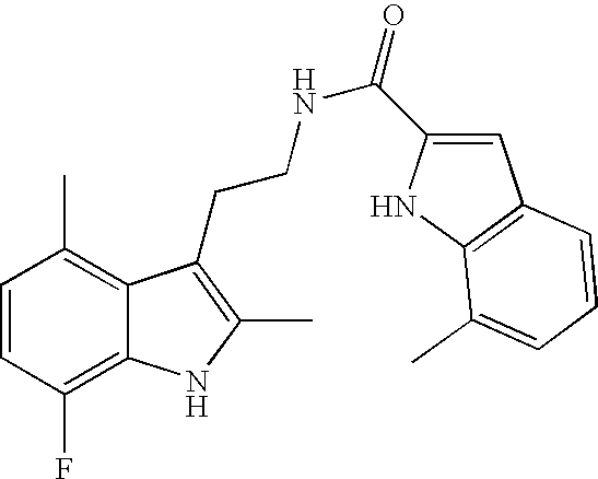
C1=CC(F)=C2C(=C1C)C(CCNC(=O)C1=CC3=C(N1)C(C)=CC=C3)=C(C)N2
